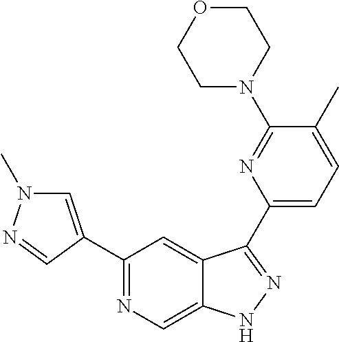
C1(C2=CN(C)N=C2)=NC=C2C(=C1)C(C1=CC=C(C)C(N3CCOCC3)=N1)=NN2
